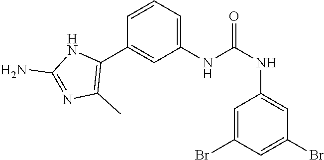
C1(NC(NC2=CC(Br)=CC(Br)=C2)=O)=CC=CC(C2=C(C)N=C(N)N2)=C1
